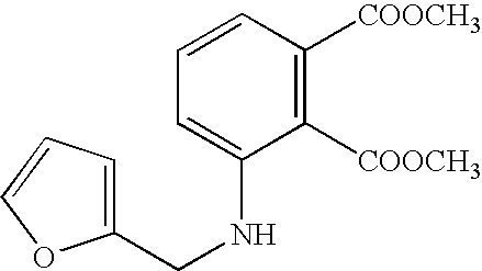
C1([COOCH3])=C([COOCH3])C=CC=C1NCC1=CC=CO1
